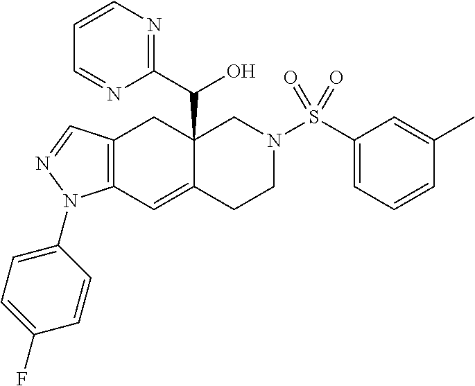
C12=C(C=C3C(C(O)C4=NC=CC=N4)(C1)CN(S(C1=CC=CC(C)=C1)(=O)=O)CC3)N(C1=CC=C(F)C=C1)N=C2
